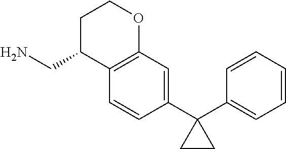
C1(C2(C3=CC=CC=C3)CC2)=CC2=C(C=C1)C(CN)CCO2
